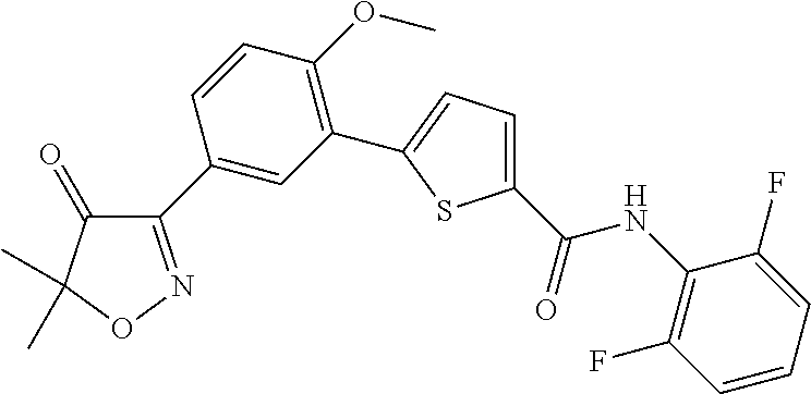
C1(C2=CC(C3=CC=C(C(=O)NC4=C(F)C=CC=C4F)S3)=C(OC)C=C2)=NOC(C)(C)C1=O
